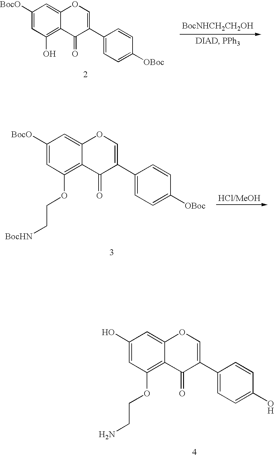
C1([BocO])=CC(O)=C2C(=C1)OC=C(C1=CC=C([OBoc])C=C1)C2=O.[BocNHCH2CH2OH].C1([BocO])=CC(OCC[BocHN])=C2C(=C1)OC=C(C1=CC=C([OBoc])C=C1)C2=O.[HCl/MeOH].C1(O)=CC(OCCN)=C2C(=C1)OC=C(C1=CC=C(O)C=C1)C2=O
